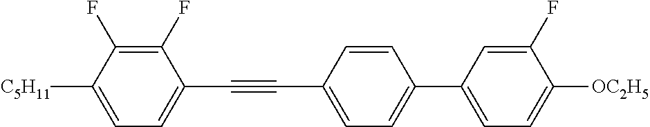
C1(F)=C(F)C([C5H11])=CC=C1C#CC1=CC=C(C2=CC=C([OC2H5])C(F)=C2)C=C1
